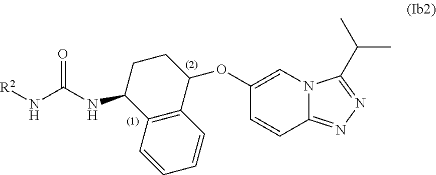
O=C(NC1C2=C(C(OC3=CN4C(=NN=C4C(C)C)C=C3)CC1)C=CC=C2)N[R2]
